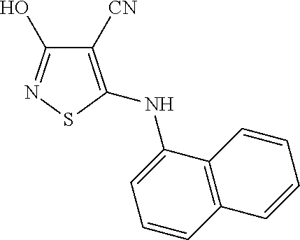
C1([CN])=C(NC2=CC=CC3=C2C=CC=C3)SN=C1O
